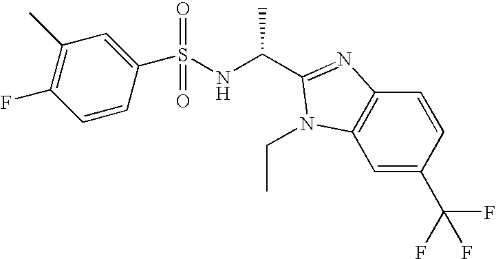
C1=C(C(F)(F)F)C=CC2=C1N(CC)C(C(NS(C1=CC(C)=C(F)C=C1)(=O)=O)C)=N2
